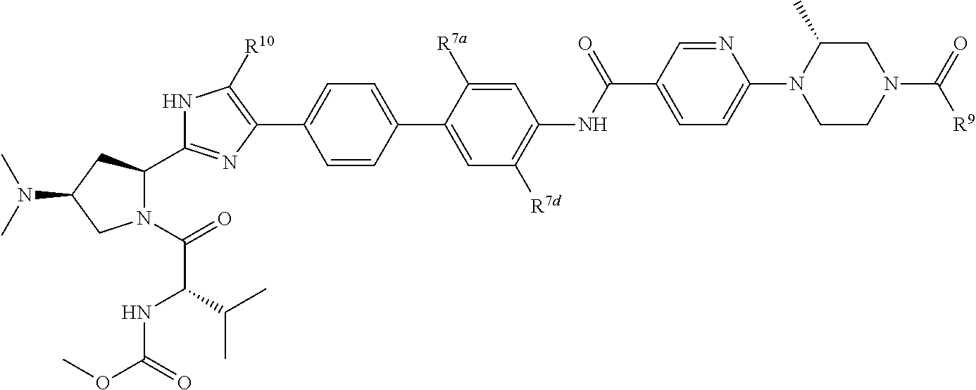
N1C([R10])=C(C2=CC=C(C3=CC([R7d])=C(NC(C4=CC=C(N5CCN(C(=O)[R9])CC5C)N=C4)=O)C=C3[R7a])C=C2)N=C1C1N(C(=O)C(NC(OC)=O)C(C)C)CC(N(C)C)C1
